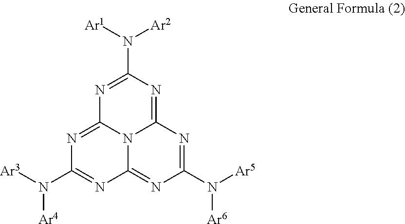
[Ar4]N([Ar3])C1=NC2=NC(N([Ar6])[Ar5])=NC3=NC(N([Ar1])[Ar2])=NC(=N1)N32
